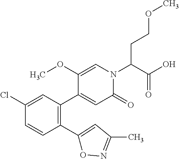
C1(Cl)=CC(C2=CC(=O)N(C(C(=O)O)CCOC)C=C2OC)=C(C2=CC(C)=NO2)C=C1
